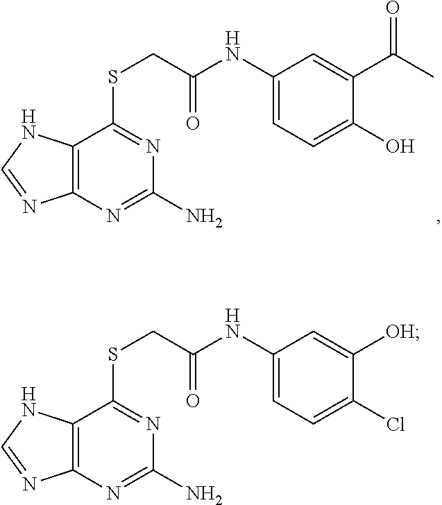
C12=C(N=C(N)N=C1SCC(=O)NC1=CC=C(Cl)C([OH])=C1)N=CN2.C12=C(N=C(N)N=C1SCC(=O)NC1=CC=C(O)C(C(C)=O)=C1)N=CN2
